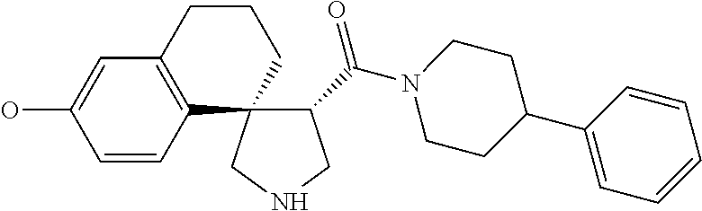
C1=CC2=C(C=C1O)CCCC21C(C(N2CCC(C3=CC=CC=C3)CC2)=O)CNC1
